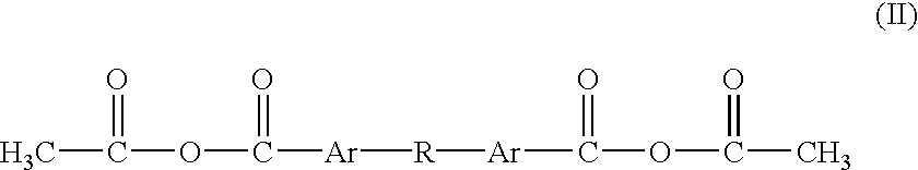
[Ar]([R][Ar]C(OC(C)=O)=O)C(OC(C)=O)=O
